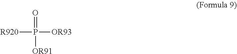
[R920]P([OR93])(=O)[OR91]
